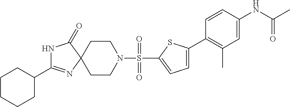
N1C(=O)C2(N=C1C1CCCCC1)CCN(S(=O)(=O)C1=CC=C(C3=C(C)C=C(NC(C)=O)C=C3)S1)CC2
